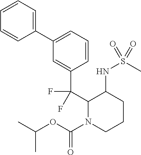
C1(C2=CC=CC(C(C3N(C(OC(C)C)=O)CCCC3NS(C)(=O)=O)(F)F)=C2)=CC=CC=C1
